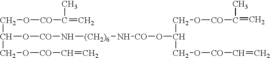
C(O[CO]C(=C)C)C(CO[CO]C=C)O[CO]N[(CH2)6]N[CO]OC(CO[CO]C(=C)C)CO[CO]C=C
